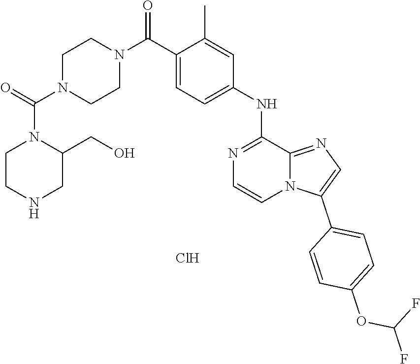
C1=C(NC2=NC=CN3C2=NC=C3C2=CC=C(OC(F)F)C=C2)C=C(C)C(C(N2CCN(C(N3CCNCC3CO)=O)CC2)=O)=C1.Cl
